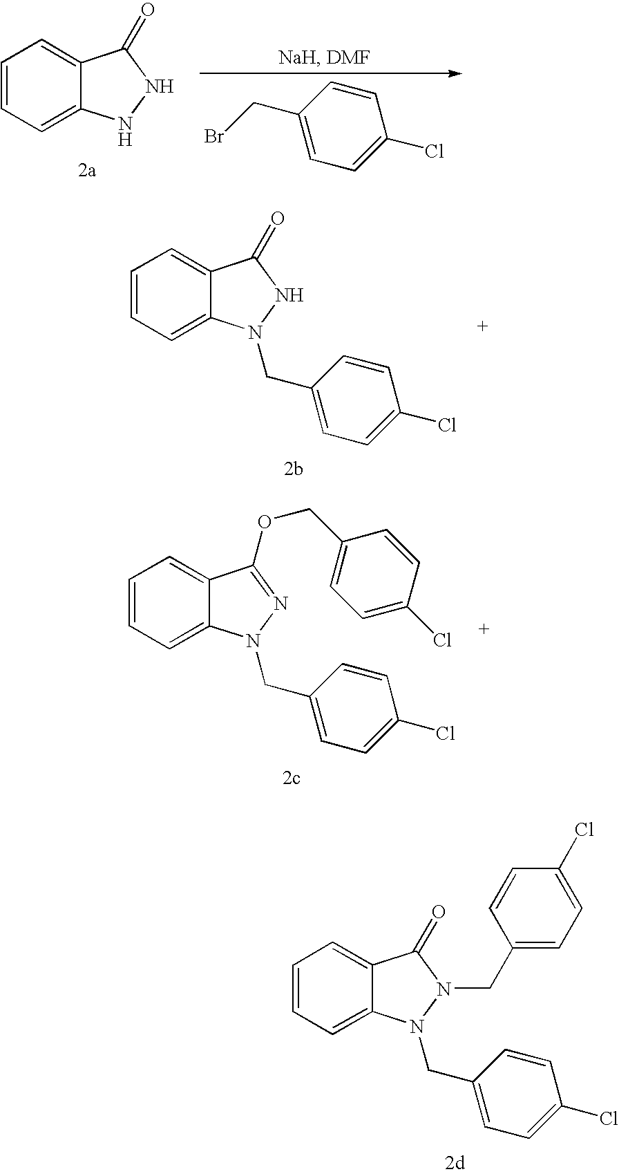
C1=CC=C2C(=C1)C(=O)NN2.C(C1=CC=C(Cl)C=C1)Br.C1=CC=C2C(=C1)C(=O)NN2CC1=CC=C(Cl)C=C1.C1=CC=C2C(=C1)C(OCC1=CC=C(Cl)C=C1)=NN2CC1=CC=C(Cl)C=C1.C1=CC=C2C(=C1)C(=O)N(CC1=CC=C(Cl)C=C1)N2CC1=CC=C(Cl)C=C1
